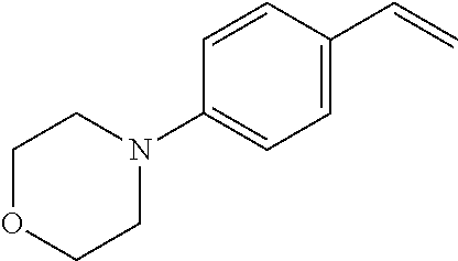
C1=CC(N2CCOCC2)=CC=C1C=C
